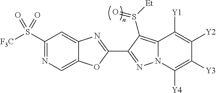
C12=CN=C(S([F3C])(=O)=O)C=C1N=C(C1=NN3C(=C1S([Et])=O)C([Y1])=C([Y2])C([Y3])=C3[Y4])O2
